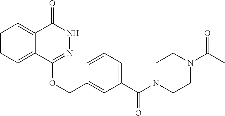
C1=CC=C2C(=C1)C(=O)NN=C2OCC1=CC(C(N2CCN(C(C)=O)CC2)=O)=CC=C1
